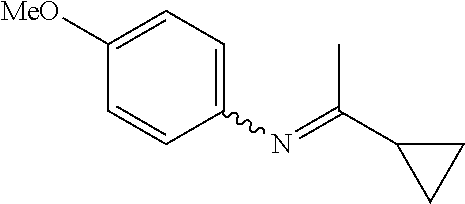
C1(N=C(C2CC2)C)=CC=C([MeO])C=C1
